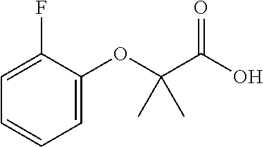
C1=C(OC(C(O)=O)(C)C)C(F)=CC=C1
